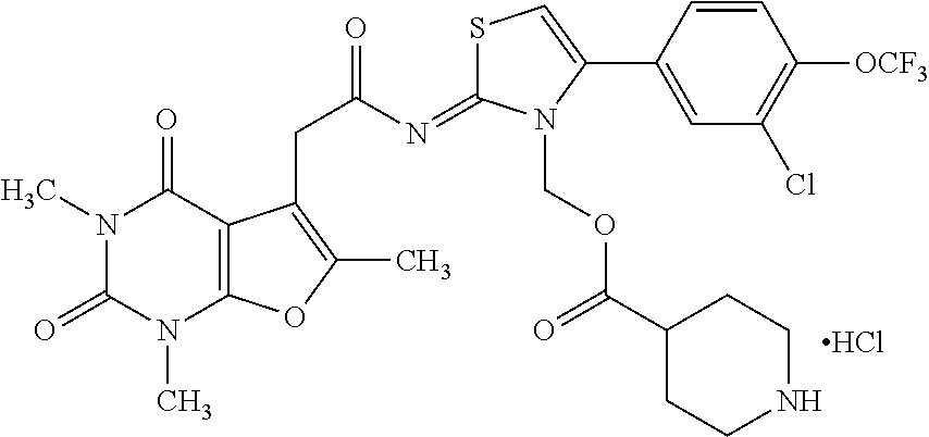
Cl.N1(C)C(=O)N(C)C2=C(C1=O)C(CC(=O)N=C1SC=C(C3=CC(Cl)=C([OCF3])C=C3)N1COC(=O)C1CCNCC1)=C(C)O2
